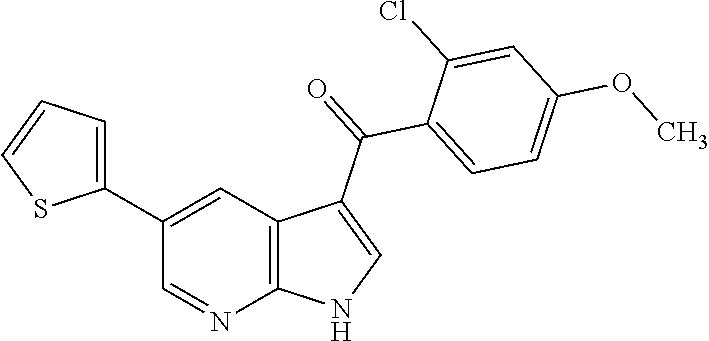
C1(C2=CC=CS2)=CC2=C(N=C1)NC=C2C(=O)C1=CC=C(OC)C=C1Cl
